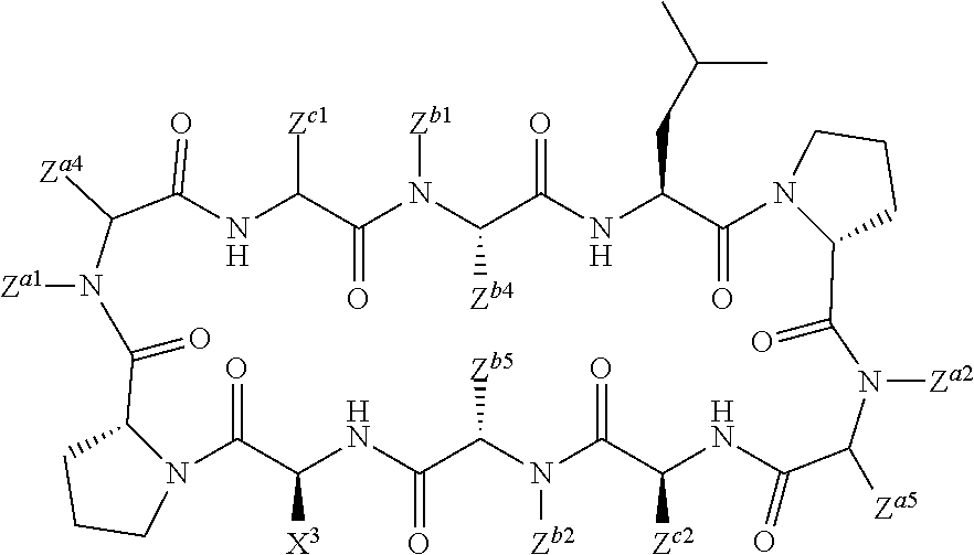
N1C([Zc1])C(=O)N([Zb1])C([Zb4])C(=O)NC(CC(C)C)C(=O)N2C(C(=O)N([Za2])C([Za5])C(=O)NC([Zc2])C(=O)N([Zb2])C([Zb5])C(=O)NC([X3])C(=O)N3C(C(=O)N([Za1])C([Za4])C1=O)CCC3)CCC2
